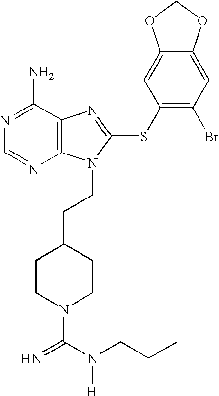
N1=C(N)C2=C(N=C1)N(CCC1CCN(C(N(CCC)[H])=N)CC1)C(SC1=C(Br)C=C3C(=C1)OCO3)=N2
